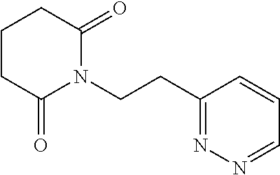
C1CCC(=O)N(CCC2=NN=CC=C2)C1=O
